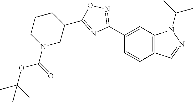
C1(C2=NOC(C3CCCN(C(=O)OC(C)(C)C)C3)=N2)=CC2=C(C=C1)C=NN2C(C)C
